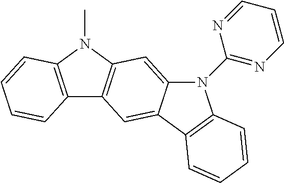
C12=C(N(C)C3=C1C=C1C(=C3)N(C3=NC=CC=N3)C3=C1C=CC=C3)C=CC=C2
